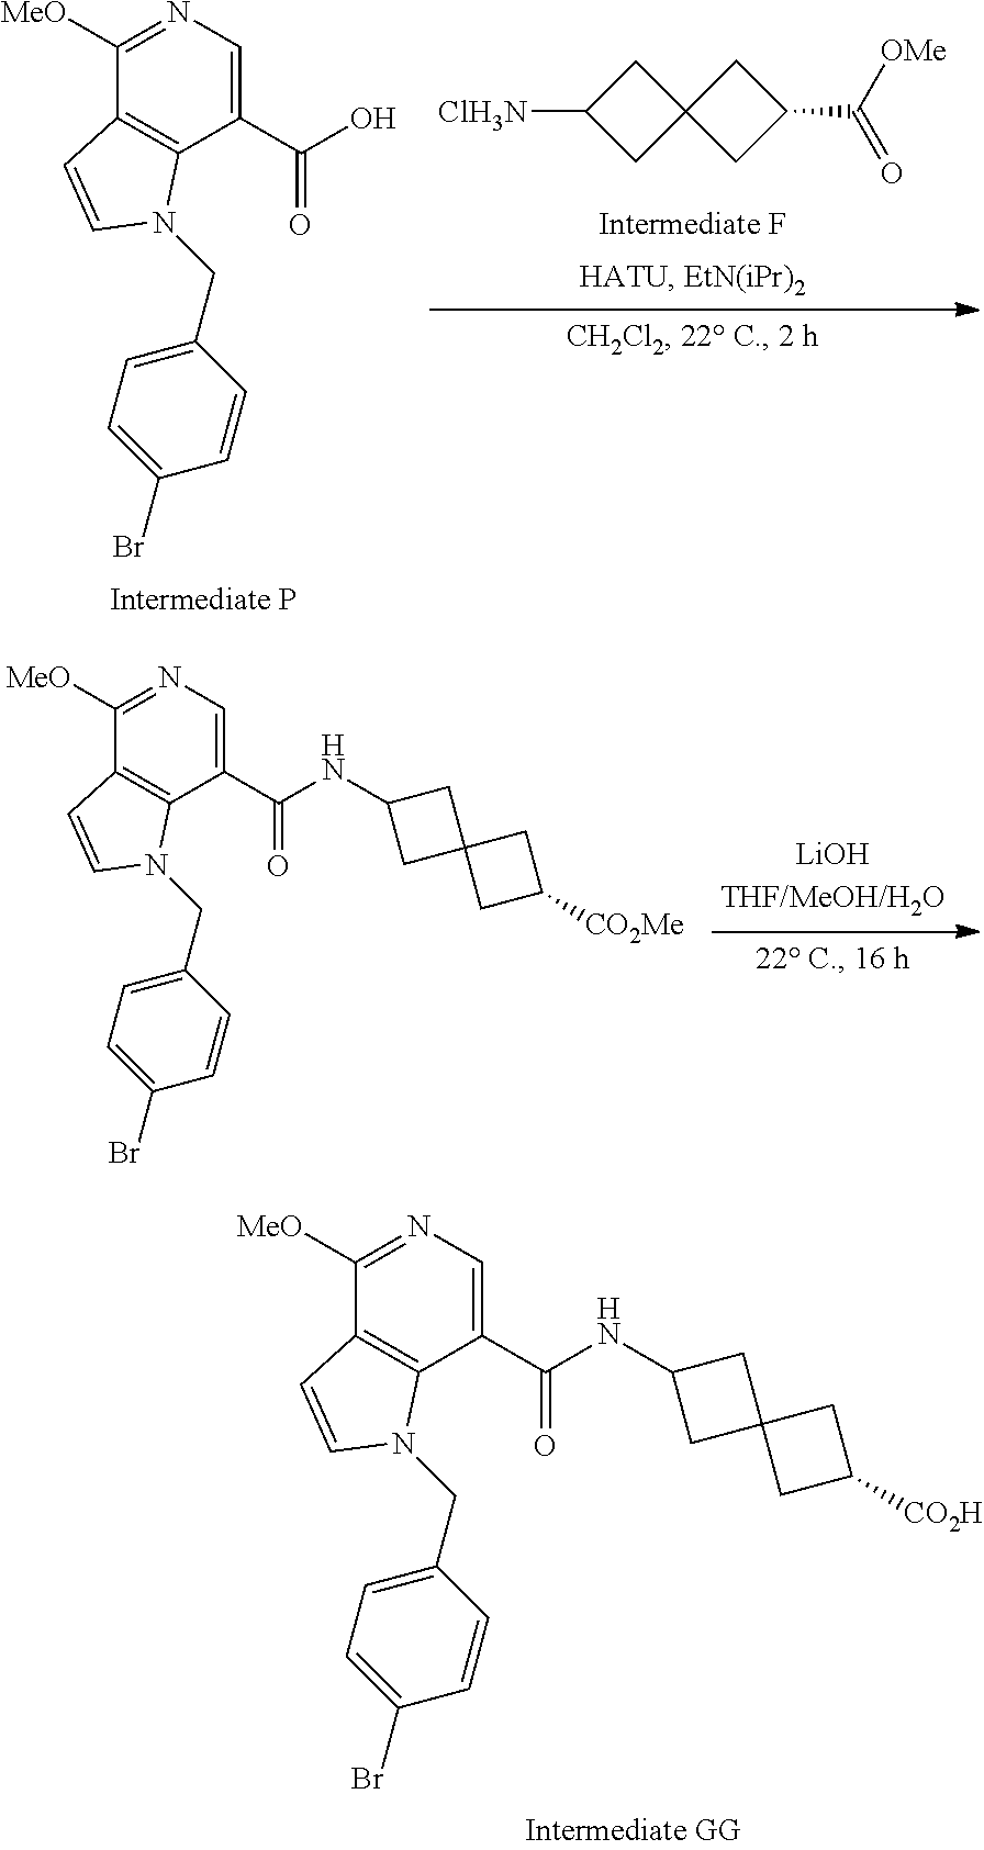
N1=C([MeO])C2=C(C(C(=O)NC3CC4(CC([CO2H])C4)C3)=C1)N(CC1=CC=C(Br)C=C1)C=C2.N1=C([MeO])C2=C(C(C(O)=O)=C1)N(CC1=CC=C(Br)C=C1)C=C2.C1C([ClH3N])CC12CC(C([OMe])=O)C2.N1=C([MeO])C2=C(C(C(=O)NC3CC4(CC([CO2Me])C4)C3)=C1)N(CC1=CC=C(Br)C=C1)C=C2
